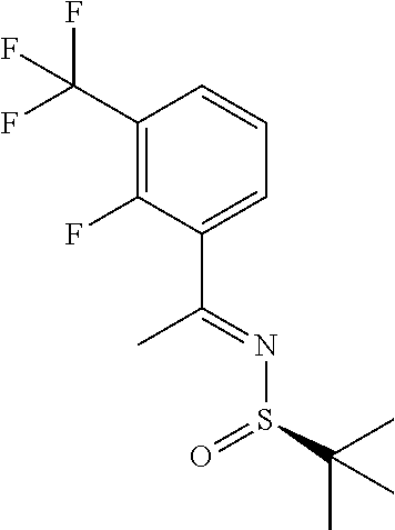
FC(C1=C(F)C(C(=NS(C(C)(C)C)=O)C)=CC=C1)(F)F
